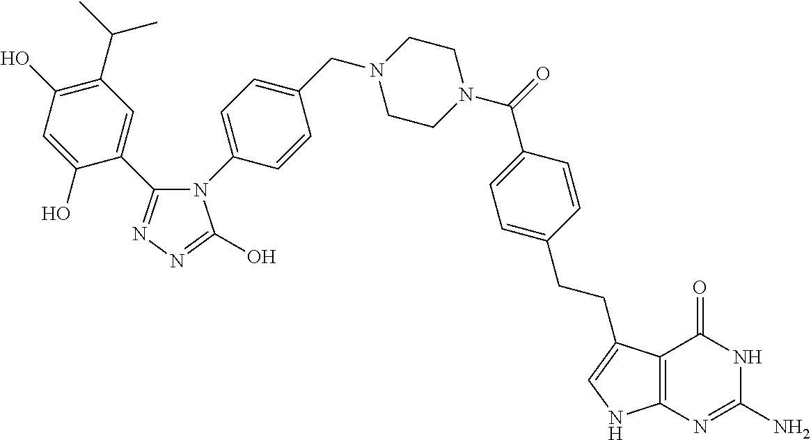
N1(C(=O)C2=CC=C(CCC3=CNC4=C3C(=O)NC(N)=N4)C=C2)CCN(CC2=CC=C(N3C(C4=CC(C(C)C)=C(O)C=C4O)=NN=C3O)C=C2)CC1
